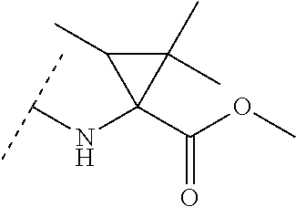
C(NC1(C(OC)=O)C(C)(C)C1C)(C)C
